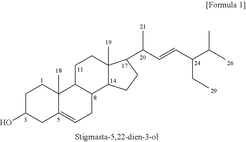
C1C(O)CC2=CCC3C(C2(C)C1)CCC1(C)C3CCC1C(C=CC(C(C)C)CC)C
